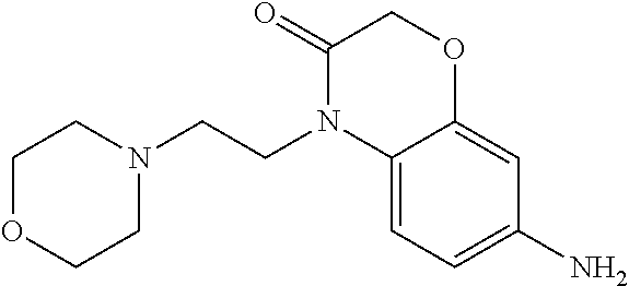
C1(=O)N(CCN2CCOCC2)C2=CC=C(N)C=C2OC1
